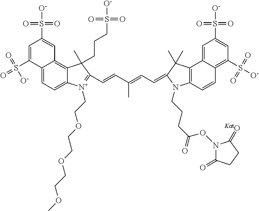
C12=CC=C3C(=C1C=C(S([O-])(=O)=O)C=C2S(=O)(=O)[O-])C(C)(CCCS([O-])(=O)=O)C(C=CC(=CC=C1N(CCCC(=O)ON2C(=O)CCC2=[KatO])C2=C(C4=CC(S([O-])(=O)=O)=CC(S(=O)(=O)[O-])=C4C=C2)C1(C)C)C)=[N+]3CCOCCOCCOC
